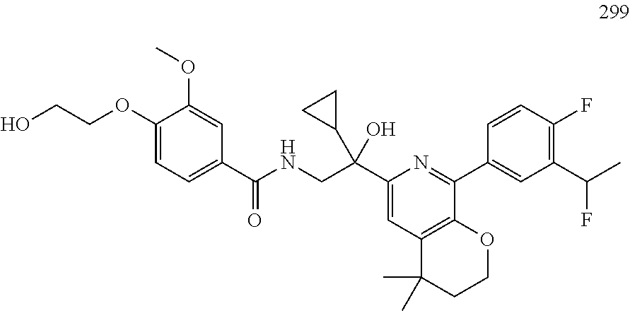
C1(OCCO)=CC=C(C(=O)NCC(C2=CC3=C(C(C4=CC(C(F)C)=C(F)C=C4)=N2)OCCC3(C)C)(C2CC2)O)C=C1OC
